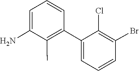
C1(N)=CC=CC(C2=CC=CC(Br)=C2Cl)=C1C
